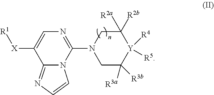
C1=C([X][R1])C2=NC=CN2C(N2CC([R3a])([R3b])[Y]([R4])([R5])C([R2a])([R2b])C2)=N1
